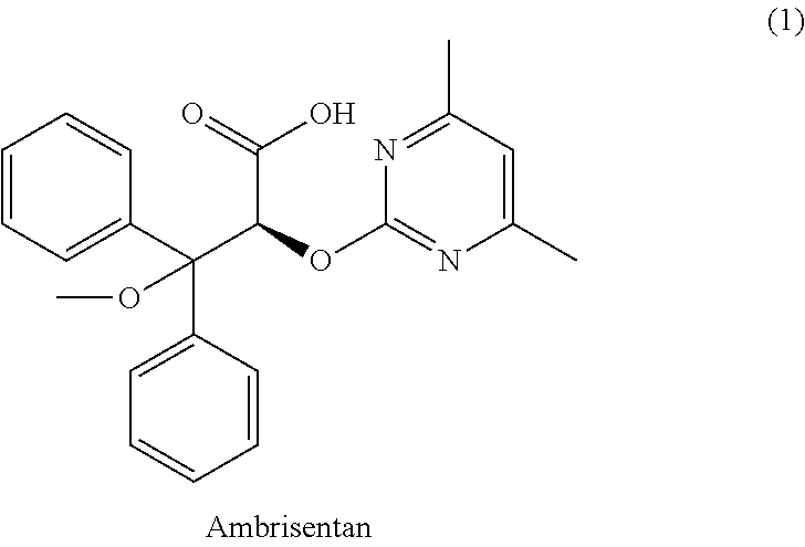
C1=CC=C(C(C(OC2=NC(C)=CC(C)=N2)C(=O)O)(C2=CC=CC=C2)OC)C=C1
